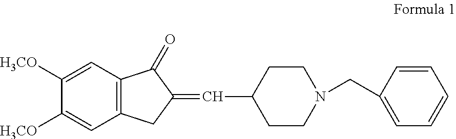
C1([H3CO])=CC2=C(C=C1[H3CO])C(=O)C(=CC1CCN(CC3=CC=CC=C3)CC1)C2
